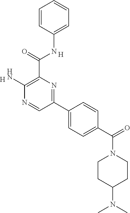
C1=C(NC(C2=C(N)N=CC(C3=CC=C(C(=O)N4CCC(N(C)C)CC4)C=C3)=N2)=O)C=CC=C1.[H].[H]
